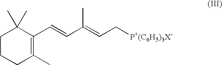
C1CCC(C)=C(C=CC(=CC[P+(C6H5)3X-])C)C1(C)C
